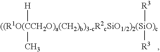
[((R1O(CCH2O)a(CH2)b)3-cR2cSiO1/2)2(SiO)c]([R3])([R3])([H])C
